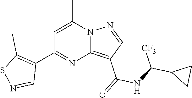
C12=C(C(=O)NC(C3CC3)[CF3])C=NN1C(C)=CC(C1=C(C)SN=C1)=N2
